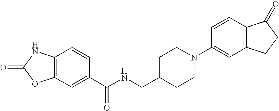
C12=C(C=C(C(NCC3CCN(C4=CC5=C(C=C4)C(=O)CC5)CC3)=O)C=C1)OC(=O)N2
